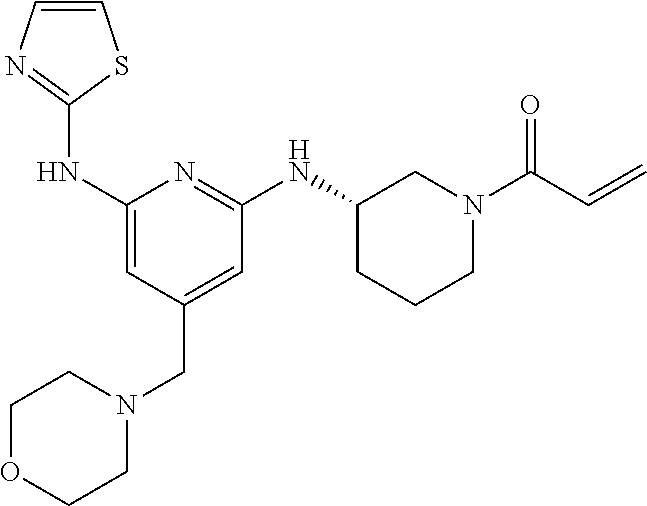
C1=CN=C(NC2=CC(CN3CCOCC3)=CC(NC3CCCN(C(C=C)=O)C3)=N2)S1
